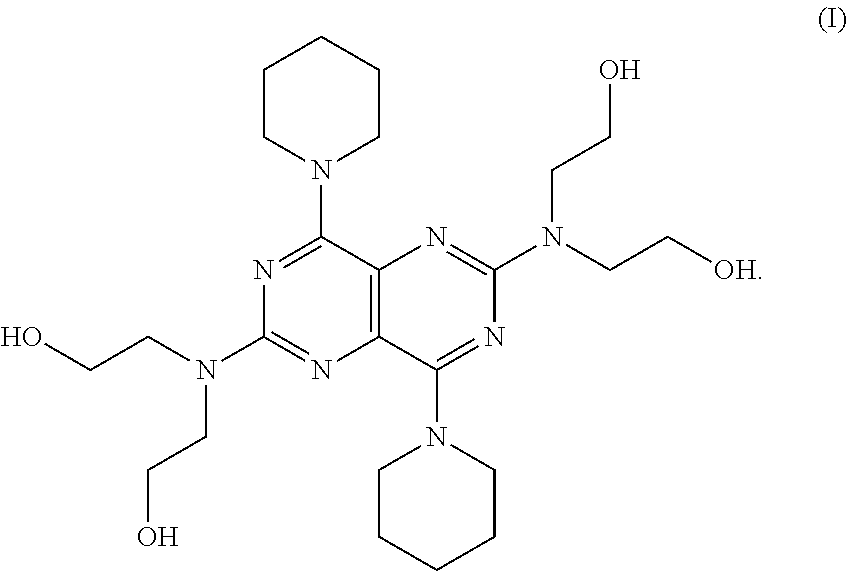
C12=C(C(N3CCCCC3)=NC(N(CCO)CCO)=N1)N=C(N(CC[OH])CCO)N=C2N1CCCCC1
